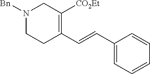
C(=CC1=CC=CC=C1)C1=C([CO2Et])CN([Bn])CC1
